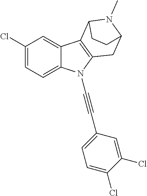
C1(Cl)=CC=C2C(=C1)C1=C(N2C#CC2=CC=C(Cl)C(Cl)=C2)CC2N(C)C1CC2
